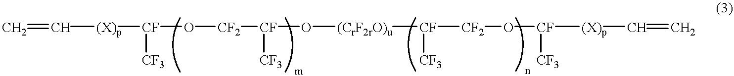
C=C[(X)p][CF]([CF3])O[CF2][CF]([CF3])O[(CrF2rO)u][CF]([CF3])[CF2]O[CF]([CF3])[(X)p]C=C
